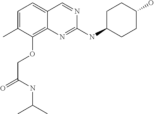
CC1=CC=C2C(=C1OCC(=O)NC(C)C)N=C(NC1CCC(O)CC1)N=C2
